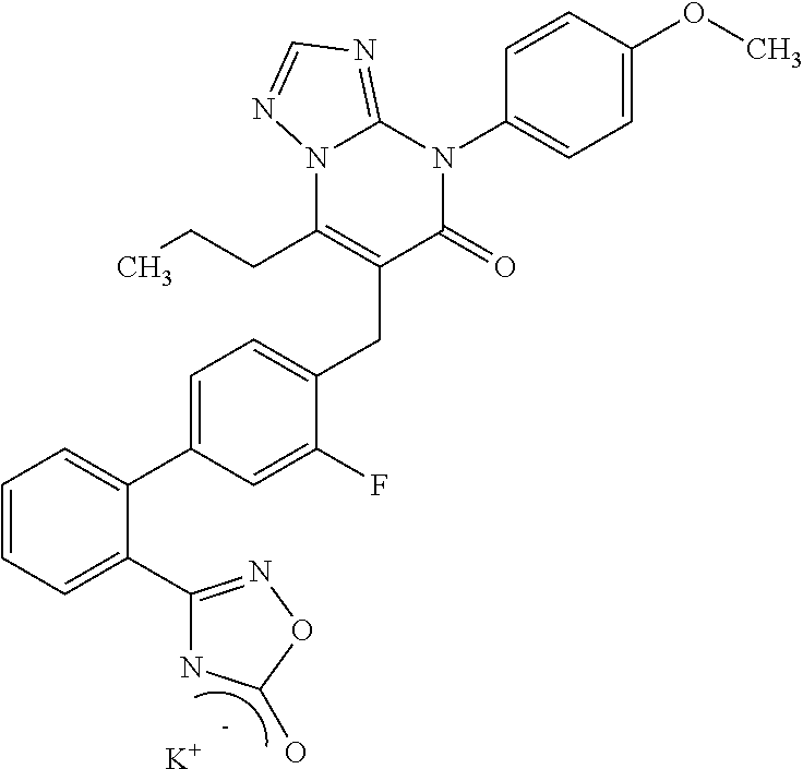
C1=C(C2=CC=CC=C2C2=NOC(O)N2)C=C(F)C(CC2=C(CCC)N3C(=NC=N3)N(C3=CC=C(OC)C=C3)C2=O)=C1.[K]
